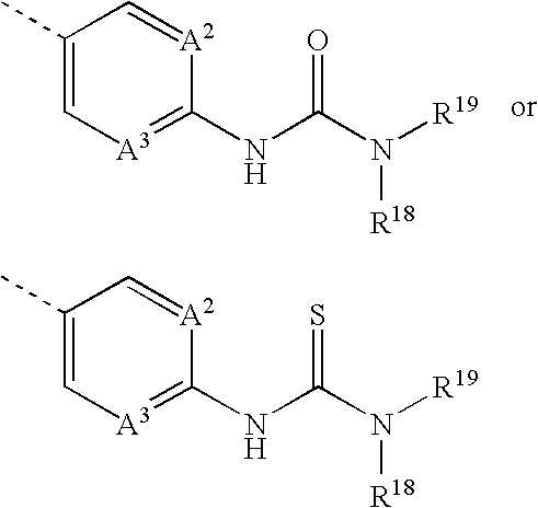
C1(C)=C[A3]=C(NC(N([R19])[R18])=O)[A2]=C1.C1(C)=C[A3]=C(NC(N([R19])[R18])=S)[A2]=C1
